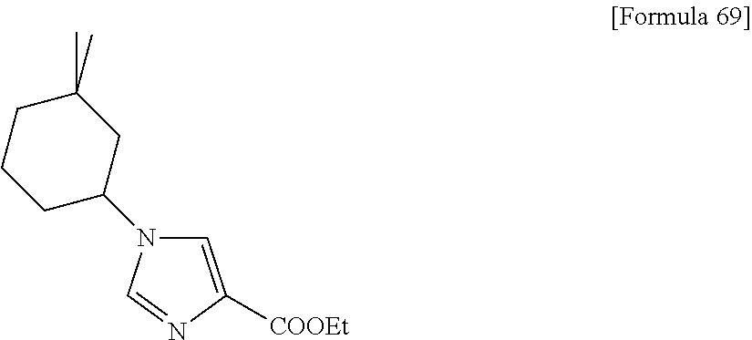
C1=C([COOEt])N=CN1C1CC(C)(C)CCC1
